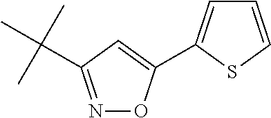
N1=C(C(C)(C)C)C=C(C2=CC=CS2)O1
